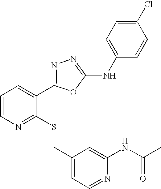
C1(CSC2=NC=CC=C2C2=NN=C(NC3=CC=C(Cl)C=C3)O2)=CC=NC(NC(C)=O)=C1
